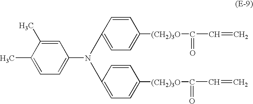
C1=C(C)C(C)=CC=C1N(C1=CC=C([(CH2)3O]C(=O)C=C)C=C1)C1=CC=C([(CH2)3O]C(=O)C=C)C=C1
